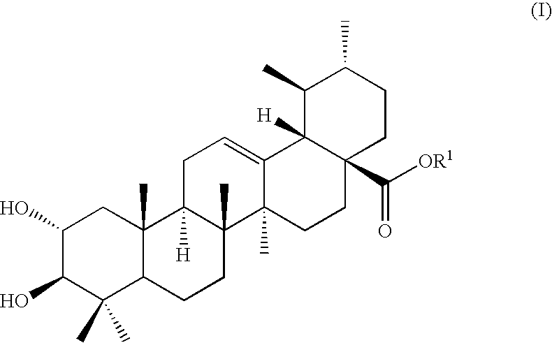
C1(O)C(O)C(C)(C)C2C(C)(C1)C1([H])C(C)(CC2)C2(C)C(=CC1)C1([H])C(C([OR1])=O)(CC2)CCC(C)C1C
